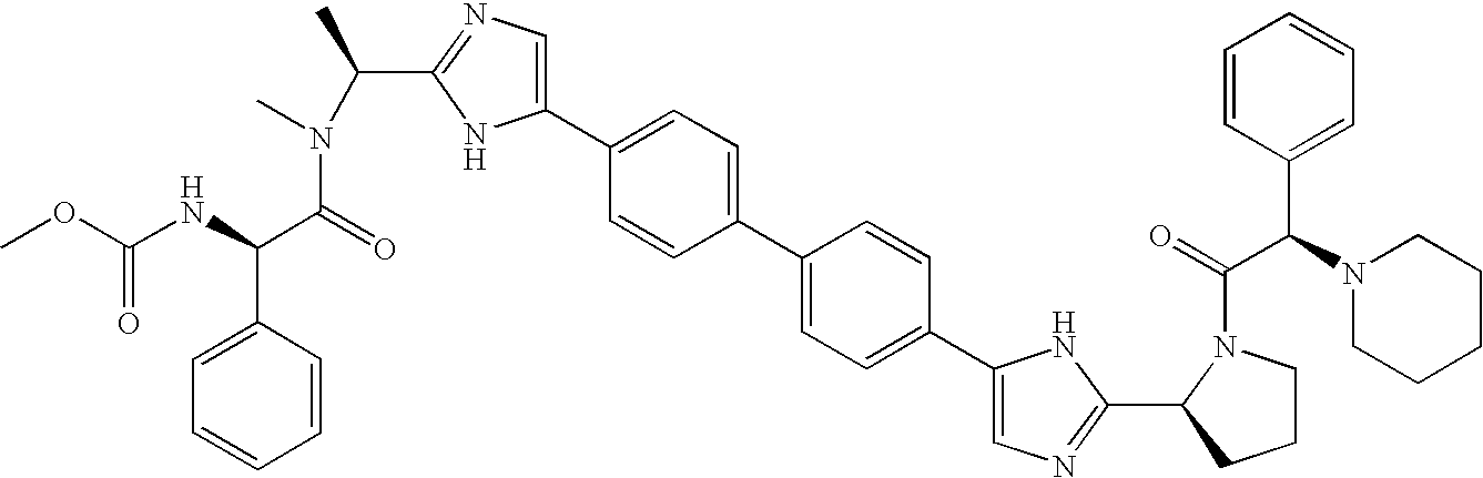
COC(=O)NC(C1=CC=CC=C1)C(=O)N(C)C(C)C1=NC=C(C2=CC=C(C3=CC=C(C4=CN=C(C5CCCN5C(C(C5=CC=CC=C5)N5CCCCC5)=O)N4)C=C3)C=C2)N1
